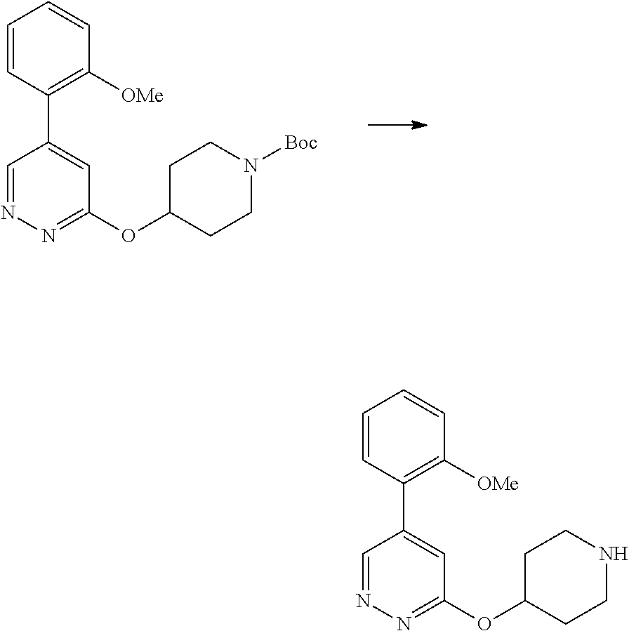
C1=CC(C2=CC(OC3CCN([Boc])CC3)=NN=C2)=C([OMe])C=C1.C1=CC(C2=CC(OC3CCNCC3)=NN=C2)=C([OMe])C=C1
